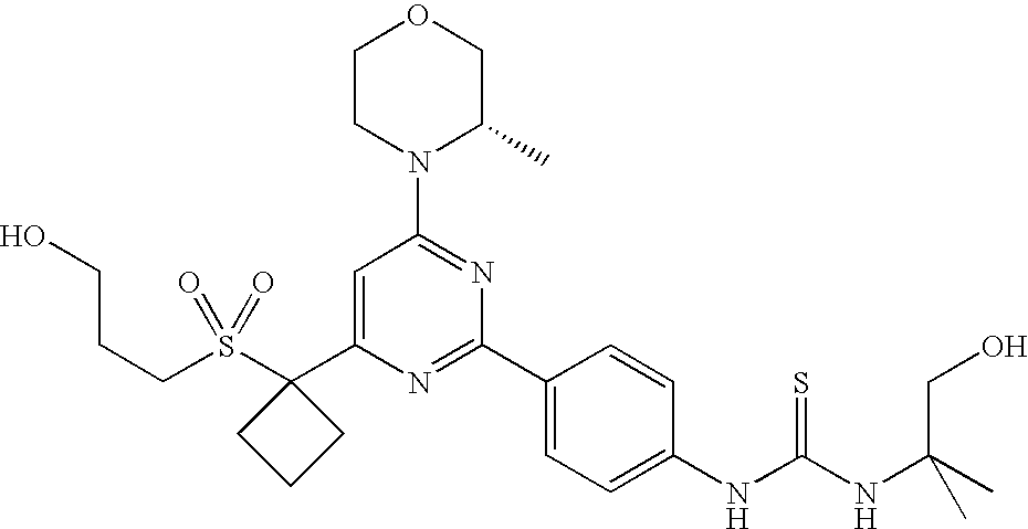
S(C1(C2=CC(N3C(C)COCC3)=NC(C3=CC=C(NC(NC(C)(CO)C)=S)C=C3)=N2)CCC1)(=O)(=O)CCCO
